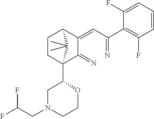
C1CC2(C3CN(CC(F)F)CCO3)C(=N)C(=CC(=N)C3=C(F)C=CC=C3F)C1C2(C)C
